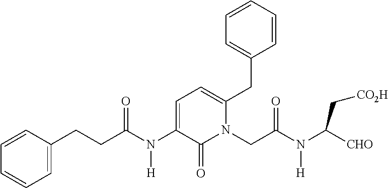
C1=C(CCC(N(C2=CC=C(CC3=CC=CC=C3)N(CC(N(C([CHO])C[CO2H])[H])=O)C2=O)[H])=O)C=CC=C1
